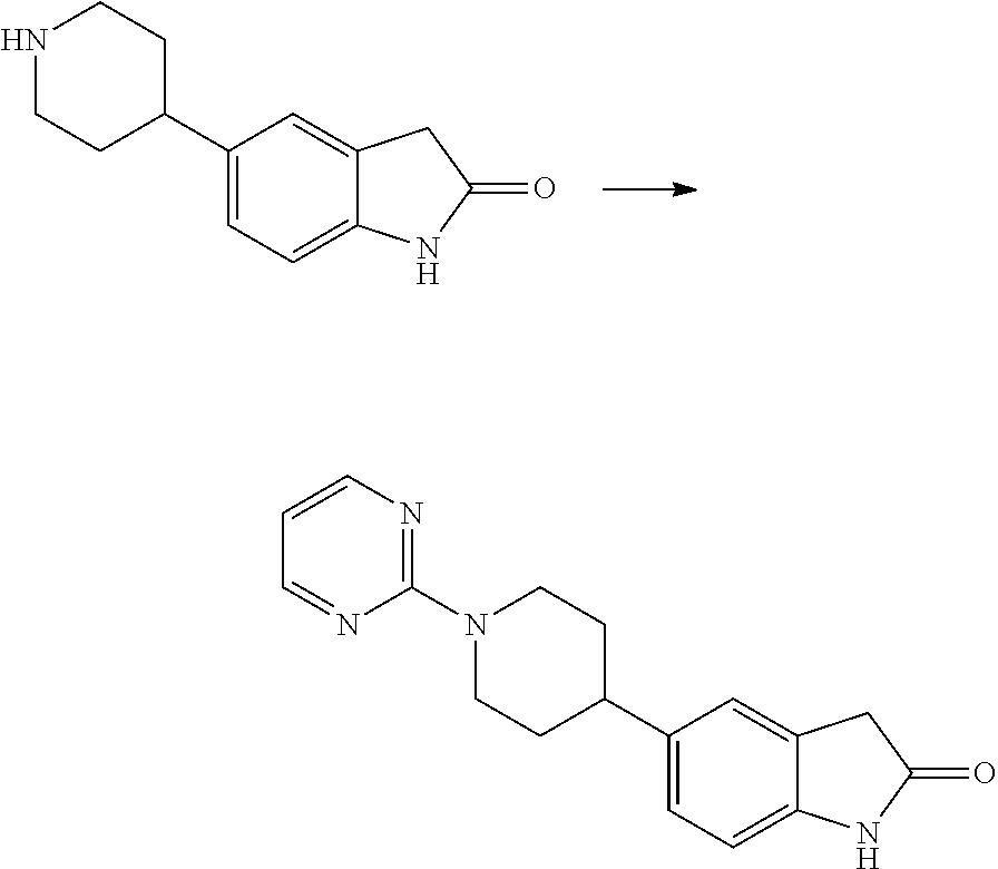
C12=CC(C3CCN(C4=NC=CC=N4)CC3)=CC=C1NC(=O)C2.C12=CC(C3CCNCC3)=CC=C1NC(=O)C2
